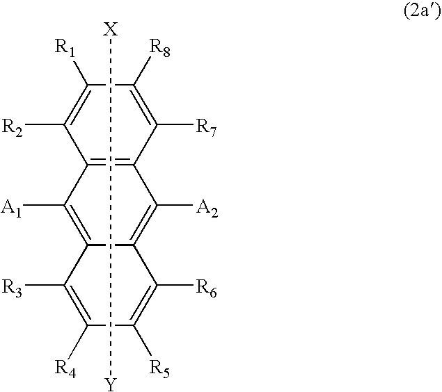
C12=C(C([R7])=C([R8])C([R1])=C1[R2])C([A2])=C1C(=C2[A1])C([R3])=C([R4])C([R5])=C1[R6].[Y][X]
